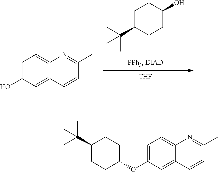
C1C(C(C)(C)C)CCC(O)C1.[THF].C1=C(O)C=C2C(=C1)N=C(C)C=C2.C1=C(OC2CCC(C(C)(C)C)CC2)C=C2C(=C1)N=C(C)C=C2
